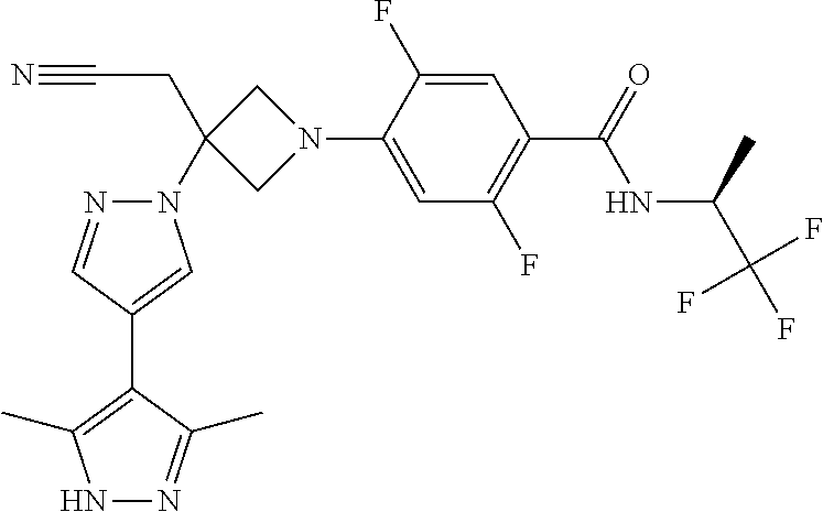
C1(C2=C(C)NN=C2C)=CN(C2(CC#N)CN(C3=CC(F)=C(C(=O)NC(C(F)(F)F)C)C=C3F)C2)N=C1
